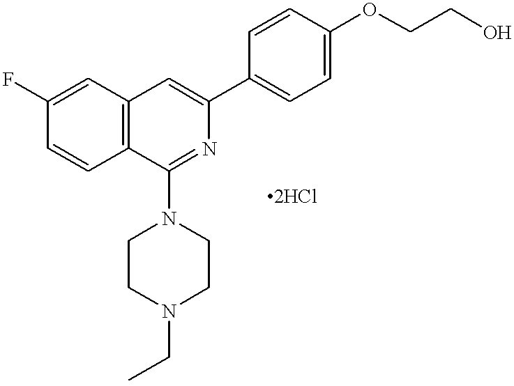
C12=C(C(N3CCN(CC)CC3)=NC(C3=CC=C(OCCO)C=C3)=C1)C=CC(F)=C2
